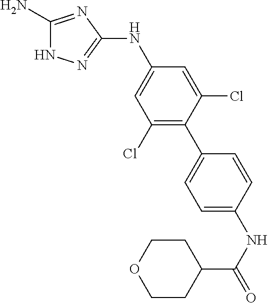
C1(N)=NC(NC2=CC(Cl)=C(C3=CC=C(NC(C4CCOCC4)=O)C=C3)C(Cl)=C2)=NN1
